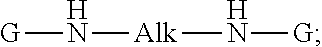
[G]N[Alk]N[G]
